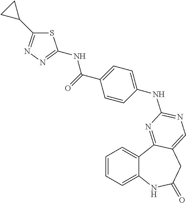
C1=CC=C2C(=C1)C1=NC(NC3=CC=C(C(=O)NC4=NN=C(C5CC5)S4)C=C3)=NC=C1CC(=O)N2
